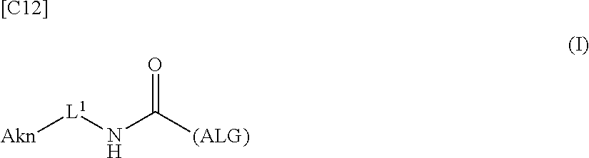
[Akn][L1]NC([(ALG)])=O.[[C12]]
